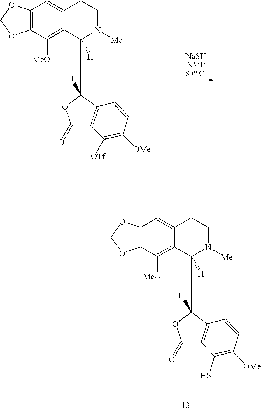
C12=C(OCO1)C=C1C(=C2[MeO])C([H])(C2([H])OC(=O)C3=C2C=CC([OMe])=C3S)N([Me])CC1.C1(=O)OC(C2([H])C3=C([MeO])C4=C(OCO4)C=C3CCN2[Me])([H])C2=C1C([OTf])=C([OMe])C=C2
